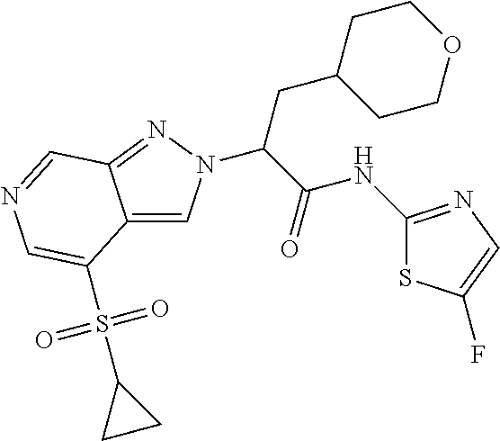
C12=CN(C(C(NC3=NC=C(F)S3)=O)CC3CCOCC3)N=C1C=NC=C2S(C1CC1)(=O)=O
